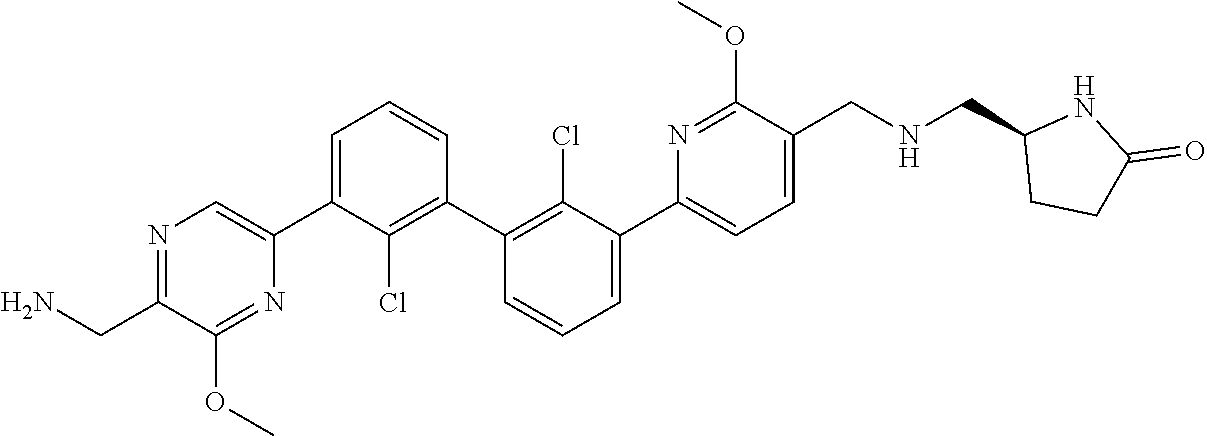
C1(C2=CN=C(CN)C(OC)=N2)=CC=CC(C2=C(Cl)C(C3=CC=C(CNCC4CCC(=O)N4)C(OC)=N3)=CC=C2)=C1Cl
